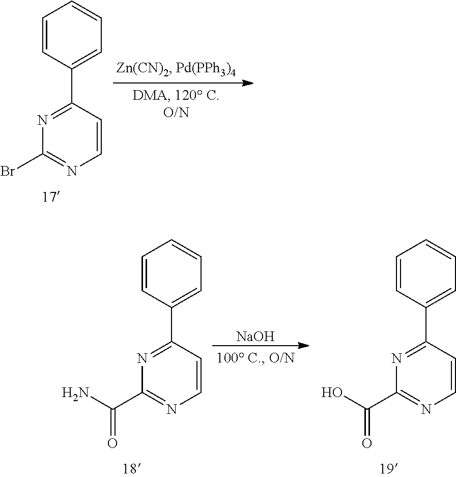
C1=CC(C2=NC(Br)=NC=C2)=CC=C1.C1=CC(C2=NC(C(N)=O)=NC=C2)=CC=C1.[NaOH].C1=CC(C2=NC(C(O)=O)=NC=C2)=CC=C1
